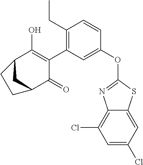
C1(OC2=NC3=C(Cl)C=C(Cl)C=C3S2)=CC(C2=C(O)C3CC(C2=O)CC3)=C(CC)C=C1
